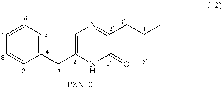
C1(CC2=CN=C(CC(C)C)C(=O)N2)=CC=CC=C1
